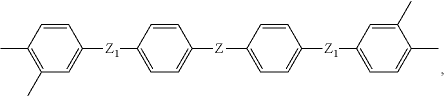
C1(C)=C(C)C=CC([Z1]C2=CC=C([Z]C3=CC=C([Z1]C4=CC=C(C)C(C)=C4)C=C3)C=C2)=C1
